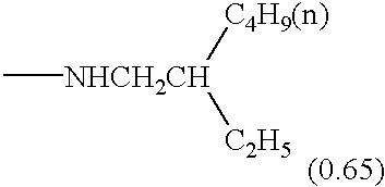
C[NHCH2CH]([C4H9(n)])[C2H5]
